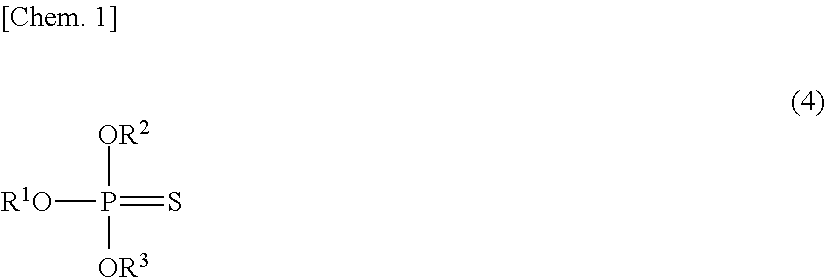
[R1O]P([OR2])([OR3])=S
